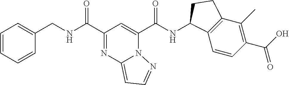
N(C(C1=NC2=CC=NN2C(C(NC2C3=C(C(C)=C(C(O)=O)C=C3)CC2)=O)=C1)=O)CC1=CC=CC=C1
